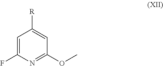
C1=C(F)N=C(OC)C=C1[R]
